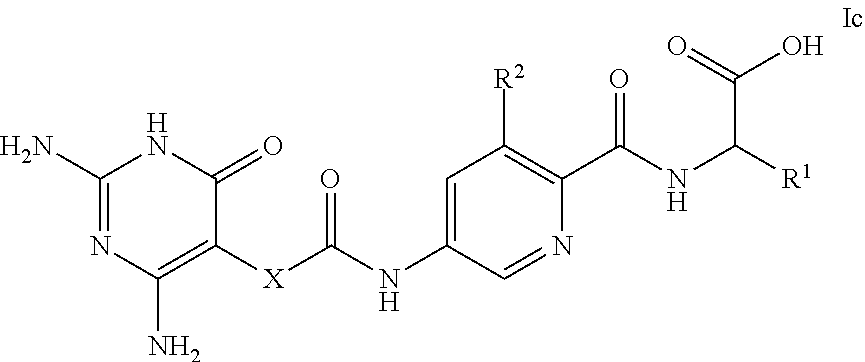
C1(N)=NC(N)=C([X]C(NC2=CC([R2])=C(C(NC([R1])C(=O)O)=O)N=C2)=O)C(=O)N1
